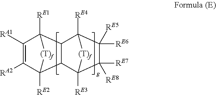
C1([RA2])=C([RA1])C2([RE1])[(T)f]C1([RE2])C1C3([RE3])C([RE7])([RE8])C([RE6])([RE5])C([RE4])(C21)[(T)f]3
